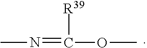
CN=C(OC)[R39]
